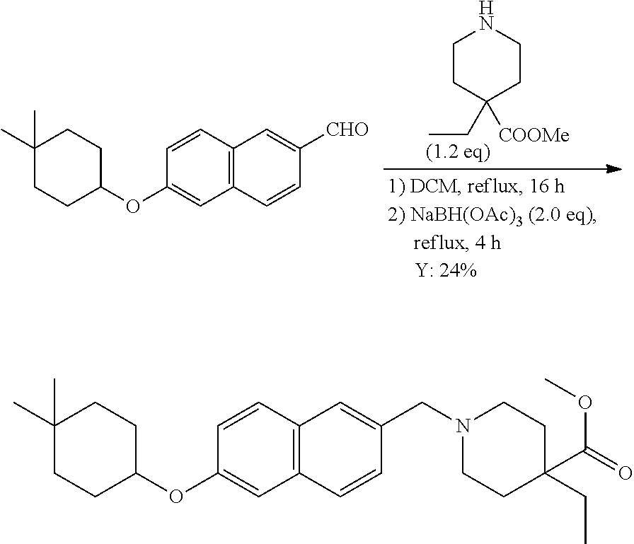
C1(C)(C)CCC(OC2=CC3=C(C=C2)C=C([CHO])C=C3)CC1.C1CC([COOMe])(CC)CCN1.C1(C)(C)CCC(OC2=CC3=C(C=C2)C=C(CN2CCC(CC)(C(OC)=O)CC2)C=C3)CC1
